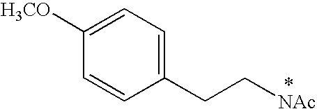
C1=C([H3CO])C=CC(CC[NAc])=C1
